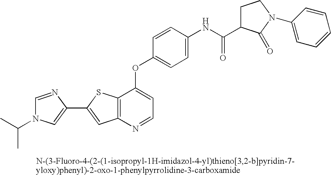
C12=C(N=CC=C1OC1=CC=C(NC(=O)C3CCN(C4=CC=CC=C4)C3=O)C=C1)C=C(C1=CN(C(C)C)C=N1)S2
